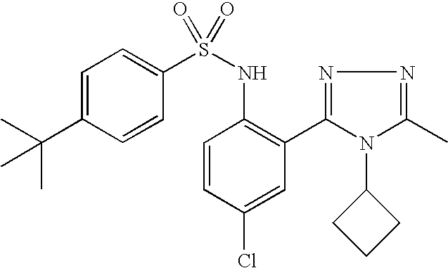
C1=C(C(C)(C)C)C=CC(S(NC2=C(C3=NN=C(C)N3C3CCC3)C=C(Cl)C=C2)(=O)=O)=C1
